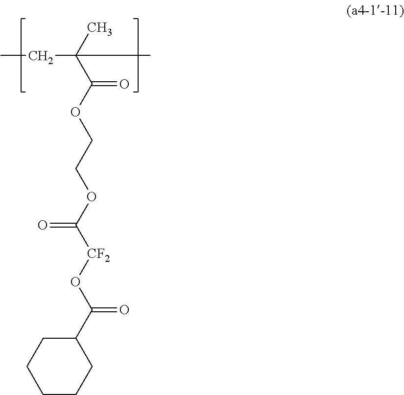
CCC(C)(C(=O)OCCOC(=O)[CF2]OC(=O)C1CCCCC1)C
